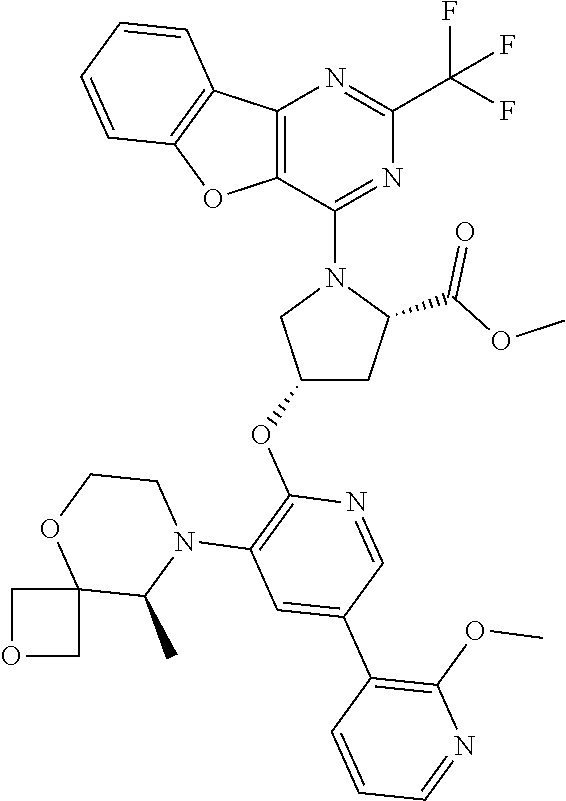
C1(OC2=C(N3C(C)C4(OCC3)COC4)C=C(C3=C(OC)N=CC=C3)C=N2)CC(C(OC)=O)N(C2=NC(C(F)(F)F)=NC3=C2OC2=C3C=CC=C2)C1
